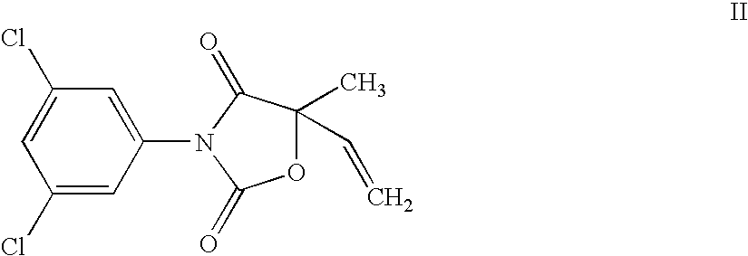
C1(Cl)=CC(N2C(=O)OC(C)(C=C)C2=O)=CC(Cl)=C1
